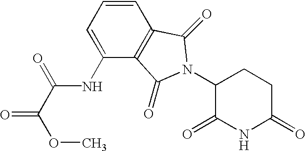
C1(=O)CCC(N2C(=O)C3=C(C=CC=C3NC(C(=O)OC)=O)C2=O)C(=O)N1
